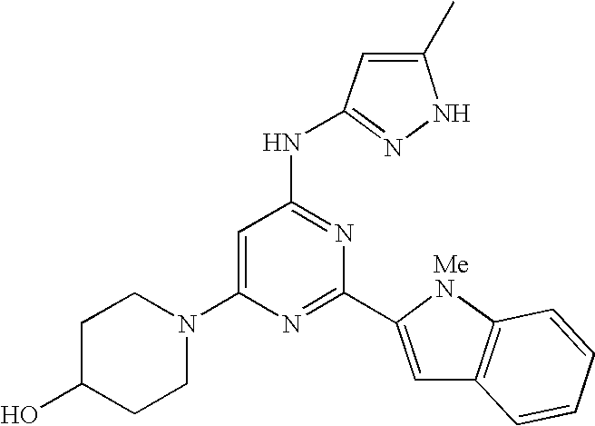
C1C(O)CCN(C2=CC(NC3=NNC(C)=C3)=NC(C3=CC4=C(N3)C=CC=C4)=N2)C1
